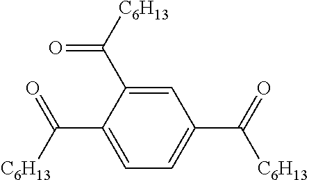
C1=C(C([C6H13])=O)C(C([C6H13])=O)=CC=C1C(=O)[C6H13]
